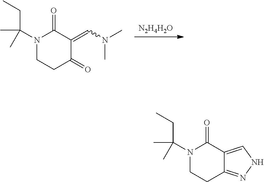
[N2H4H2O].C1(=CN(C)C)C(=O)CCN(C(CC)(C)C)C1=O.C12=CNN=C1CCN(C(CC)(C)C)C2=O
